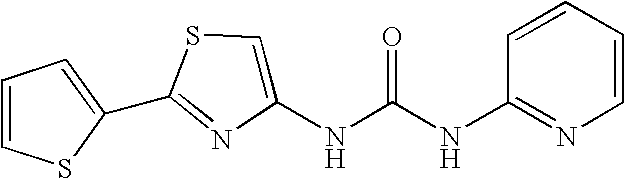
C1(C2=CC=CS2)=NC(NC(NC2=NC=CC=C2)=O)=CS1
